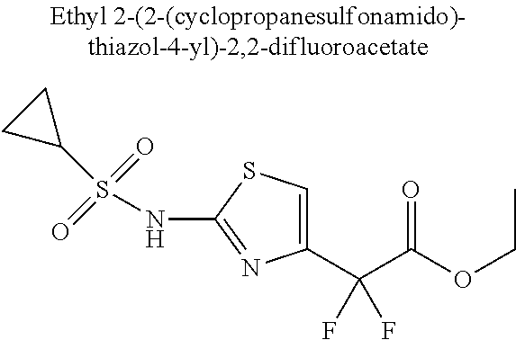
C(OCC)(=O)C(C1=CSC(NS(=O)(=O)C2CC2)=N1)(F)F
